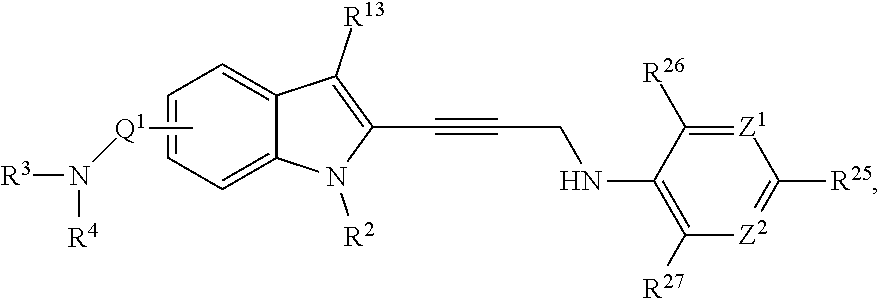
C1(C#CCNC2=C([R27])[Z2]=C([R25])[Z1]=C2[R26])=C([R13])C2=CC=CC=C2N1[R2].C[Q1]N([R3])[R4]
